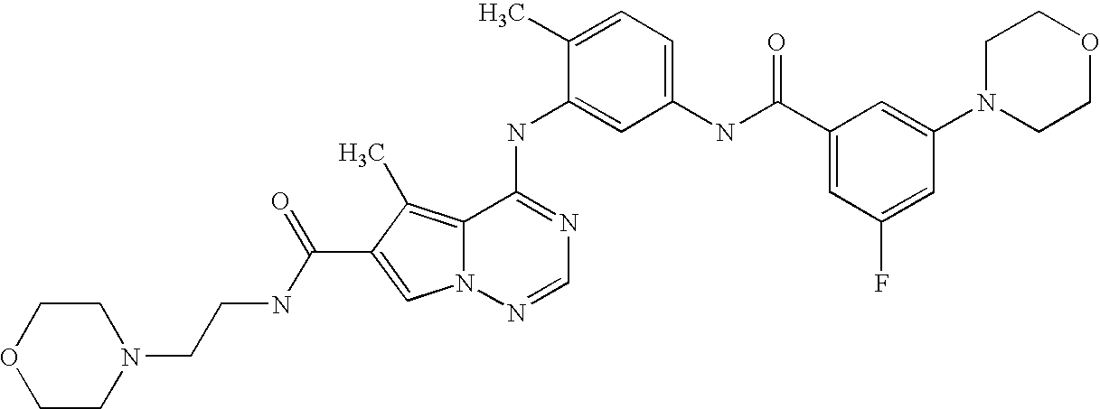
C1(C)=CC=C(NC(C2=CC(F)=CC(N3CCOCC3)=C2)=O)C=C1NC1=NC=NN2C1=C(C)C(C(NCCN1CCOCC1)=O)=C2
